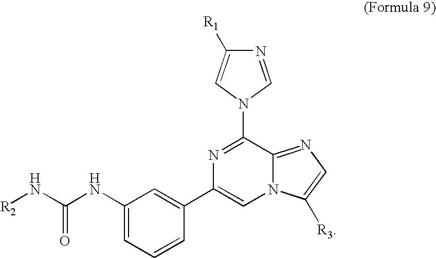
C1=CC(C2=CN3C(=NC=C3[R3])C(N3C=NC([R1])=C3)=N2)=CC(NC(N[R2])=O)=C1
